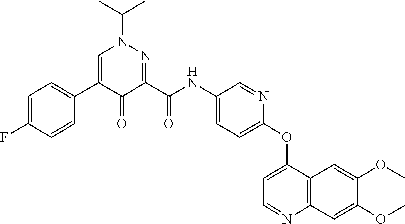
C1=C(F)C=CC(C2=CN(C(C)C)N=C(C(NC3=CC=C(OC4=CC=NC5=C4C=C(OC)C(OC)=C5)N=C3)=O)C2=O)=C1
